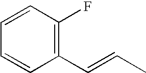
C1(C=CC)=C(F)C=CC=C1
